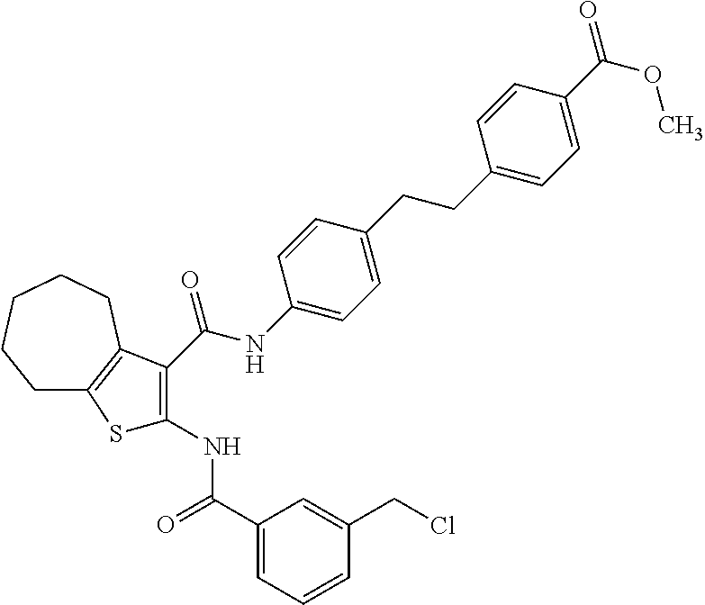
C1C2=C(CCCC1)C(C(NC1=CC=C(CCC3=CC=C(C(OC)=O)C=C3)C=C1)=O)=C(NC(C1=CC=CC(CCl)=C1)=O)S2
